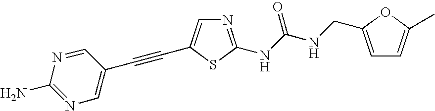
N1=C(NC(NCC2=CC=C(C)O2)=O)SC(C#CC2=CN=C(N)N=C2)=C1
